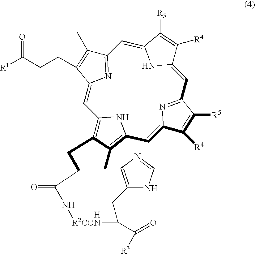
[H].C1=C2N=C(C(C)=C2CCC([R1])=O)C=C2NC(=CC3=NC(=CC4=C(C)C(CCC(N[R2CON]C(CC5=CN=CN5)C(=O)[R3])=O)=C1N4)C([R4])=C3[R5])C([R4])=C2[R5]
